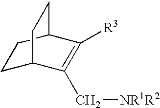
C1C2C(C[NR1R2])=C([R3])C(C1)CC2
